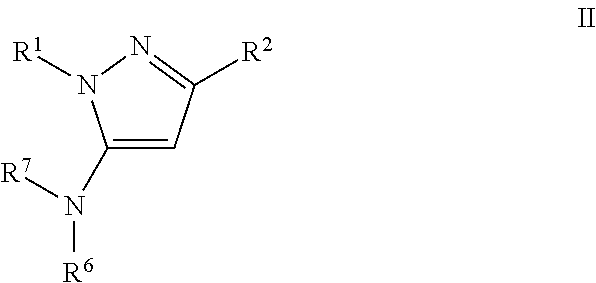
C1(N([R6])[R7])=CC([R2])=NN1[R1]
